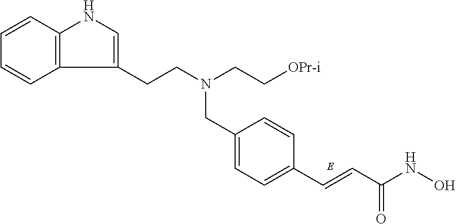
C1=C(CN(CC[OPr-i])CCC2=CNC3=C2C=CC=C3)C=CC(C=CC(NO)=O)=C1
